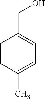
C1=CC(C)=CC=C1CO
